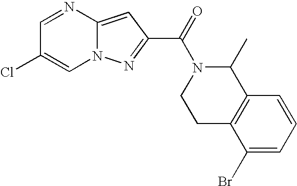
C12=CC(C(=O)N3CCC4=C(C3C)C=CC=C4Br)=NN1C=C(Cl)C=N2
